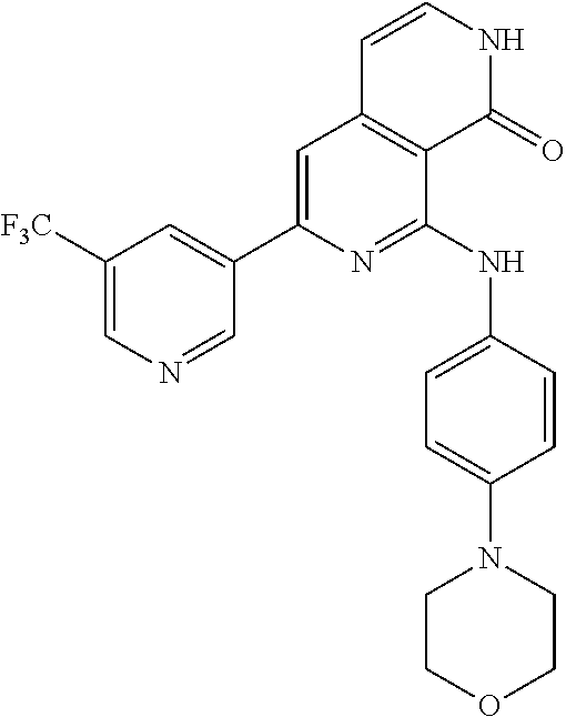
C1([F3C])=CN=CC(C2=CC3=C(C(NC4=CC=C(N5CCOCC5)C=C4)=N2)C(=O)NC=C3)=C1
